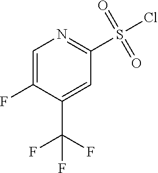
C1=C(F)C(C(F)(F)F)=CC(S(Cl)(=O)=O)=N1
